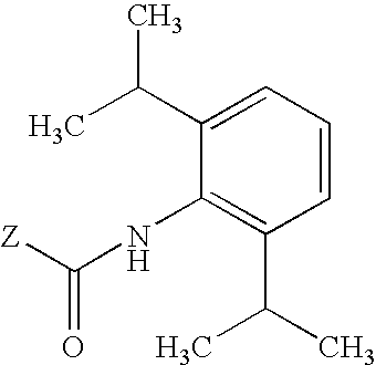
C1(C(C)C)=CC=CC(C(C)C)=C1NC([Z])=O
